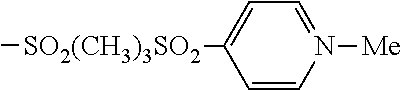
C[SO2(CH3)3SO2]C1=CC=N([Me])C=C1
